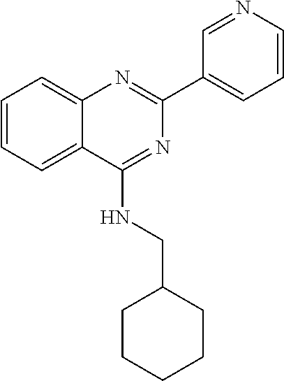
C1=CC=C2C(=C1)N=C(C1=CC=CN=C1)N=C2NCC1CCCCC1
